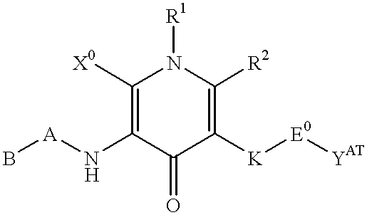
C1([X0])=C(N[A]B)C(=O)C([K][E0][YAT])=C([R2])N1[R1]
